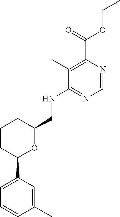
C1(C)=CC(C2OC(CNC3=NC=NC(C(=O)OCC)=C3C)CCC2)=CC=C1
